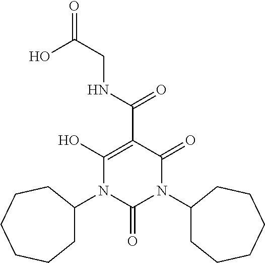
OC(CNC(C1=C(O)N(C2CCCCCC2)C(=O)N(C2CCCCCC2)C1=O)=O)=O
